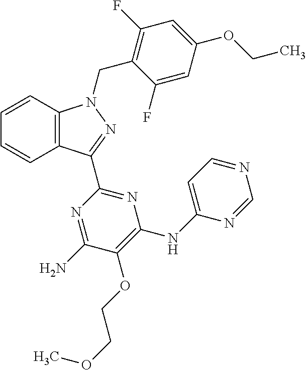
C1=CC2=C(C=C1)C(C1=NC(NC3=CC=NC=N3)=C(OCCOC)C(N)=N1)=NN2CC1=C(F)C=C(OCC)C=C1F
